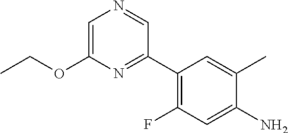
NC1=CC(F)=C(C2=NC(OCC)=CN=C2)C=C1C
